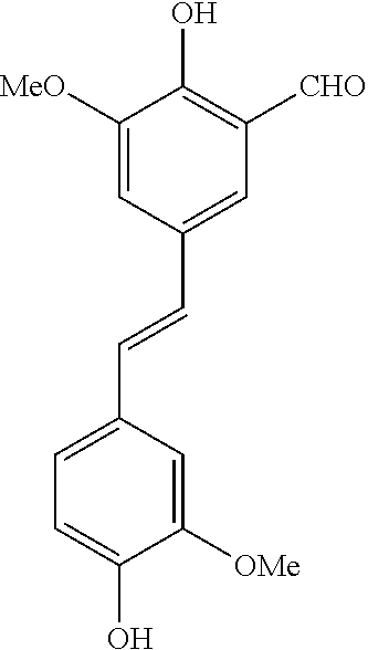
C1([MeO])=CC(C=CC2=CC=C(O)C([OMe])=C2)=CC([CHO])=C1O
